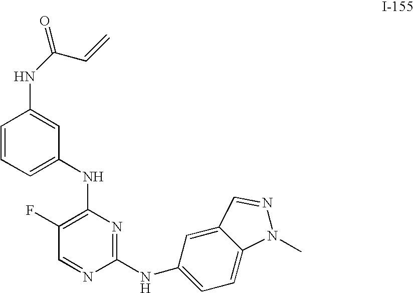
C1(F)=C(NC2=CC=CC(NC(=O)C=C)=C2)N=C(NC2=CC=C3C(=C2)C=NN3C)N=C1
